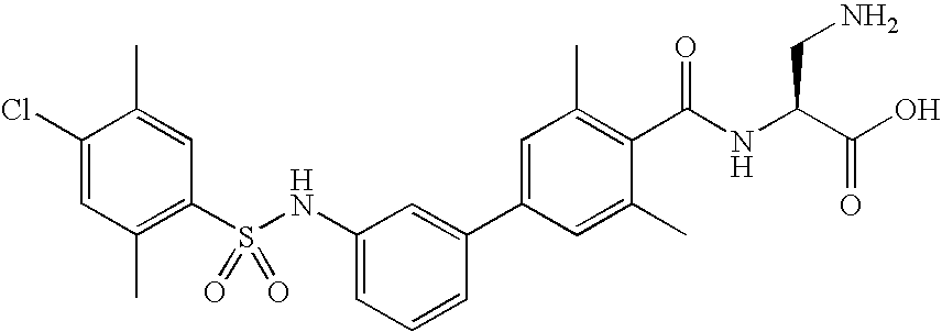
C1(NS(C2=C(C)C=C(Cl)C(C)=C2)(=O)=O)=CC=CC(C2=CC(C)=C(C(NC(C(O)=O)CN)=O)C(C)=C2)=C1
